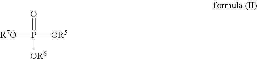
O=P([OR6])([OR5])[R7O]
